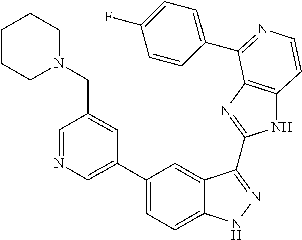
C1(C2=CN=CC(CN3CCCCC3)=C2)=CC=C2C(=C1)C(C1=NC3=C(N1)C=CN=C3C1=CC=C(F)C=C1)=NN2
